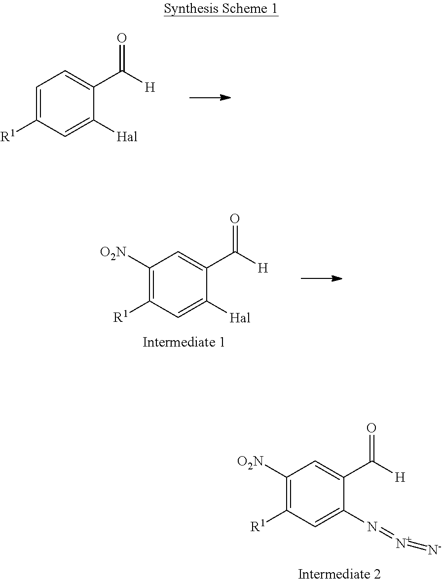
C1([O2N])=C([R1])C=C(N=[N+]=[N-])C(C([H])=O)=C1.C1=C([R1])C=C([Hal])C(C([H])=O)=C1.C1([O2N])=C([R1])C=C([Hal])C(C([H])=O)=C1
